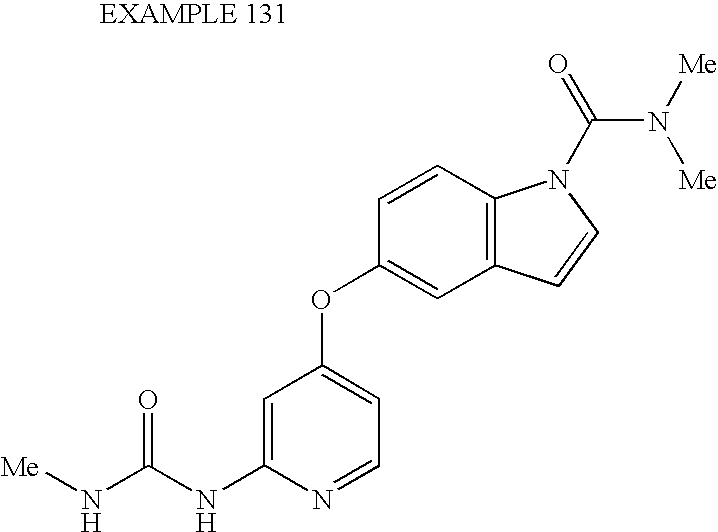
C1=C(NC(N[Me])=O)N=CC=C1OC1=CC2=C(C=C1)N(C(=O)N([Me])[Me])C=C2
